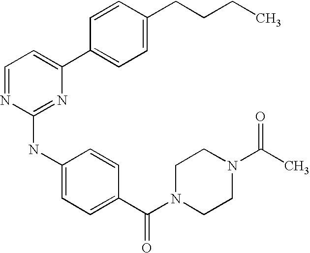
C1(C2=CC=C(CCCC)C=C2)=CC=NC(NC2=CC=C(C(N3CCN(C(C)=O)CC3)=O)C=C2)=N1
